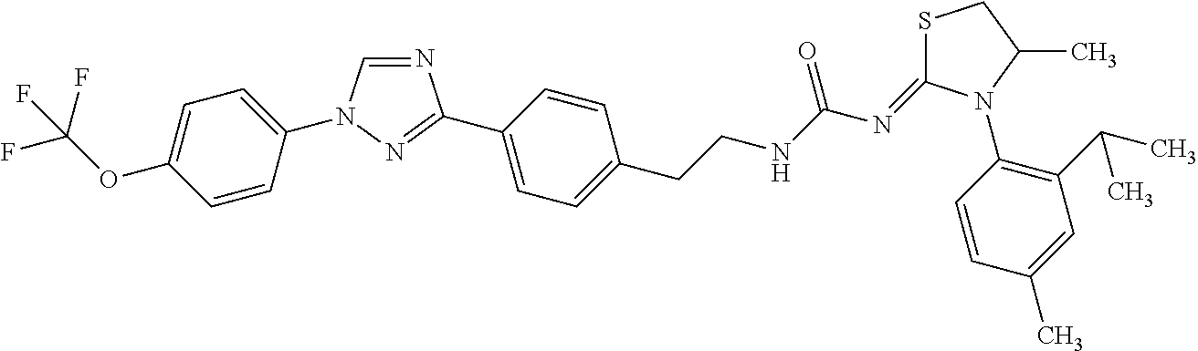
C1=CC(N2C=NC(C3=CC=C(CCNC(N=C4SCC(C)N4C4=C(C(C)C)C=C(C)C=C4)=O)C=C3)=N2)=CC=C1OC(F)(F)F
